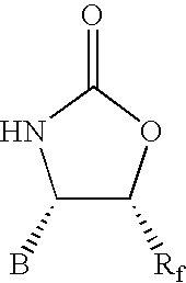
C1(B)C([Rf])OC(=O)N1
